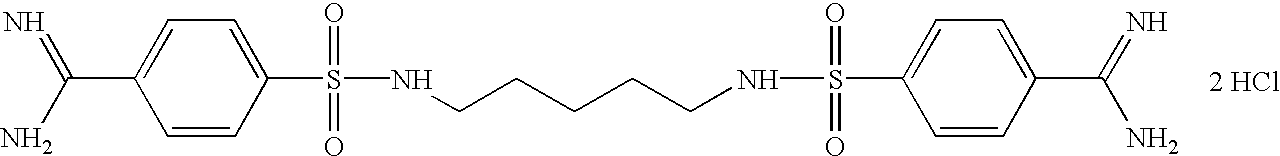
C1=CC(S(=O)(=O)NCCCCCNS(=O)(=O)C2=CC=C(C(=N)N)C=C2)=CC=C1C(N)=N.[2 HCl]
